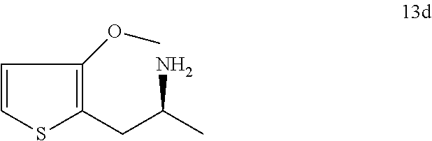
C1=CC(OC)=C(CC(C)N)S1
